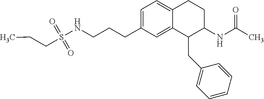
C1=C(CCCNS(CCC)(=O)=O)C=C2C(=C1)CCC(NC(C)=O)C2CC1=CC=CC=C1
